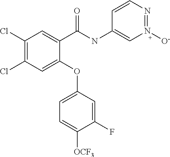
C1(C(NC2=CN([O-])=NC=C2)=O)=CC(Cl)=C(Cl)C=C1OC1=CC=C([OCF3])C(F)=C1
